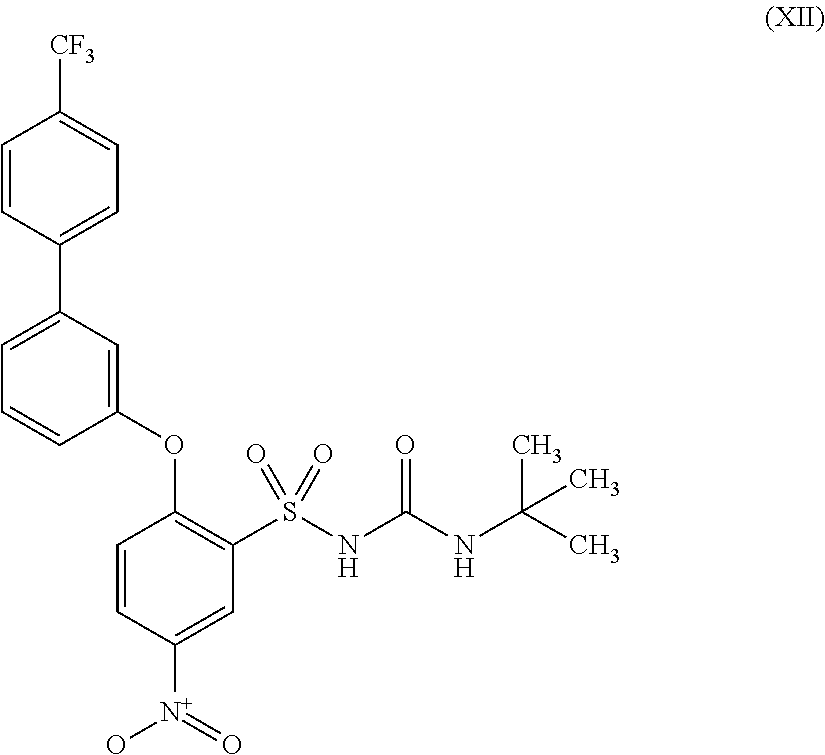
C1=C(C2=CC=C([CF3])C=C2)C=C(OC2=C(S(NC(NC(C)(C)C)=O)(=O)=O)C=C([N+](=O)O)C=C2)C=C1
